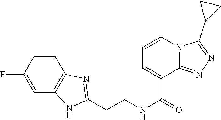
C(CNC(=O)C1=CC=CN2C1=NN=C2C1CC1)C1=NC2=C(C=C(F)C=C2)N1
